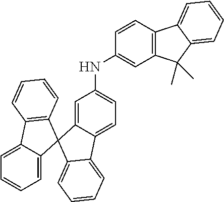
C1=C2C(=CC=C1NC1=CC3=C(C=C1)C1=CC=CC=C1C3(C)C)C1=CC=CC=C1C21C2=C(C3=CC=CC=C13)C=CC=C2
